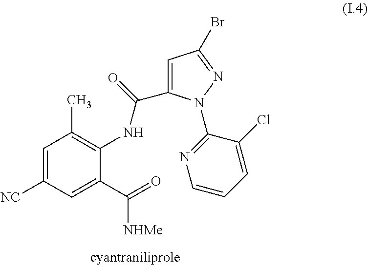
C1=C([NC])C=C(C(=O)[NHMe])C(NC(C2=CC(Br)=NN2C2=NC=CC=C2Cl)=O)=C1C
